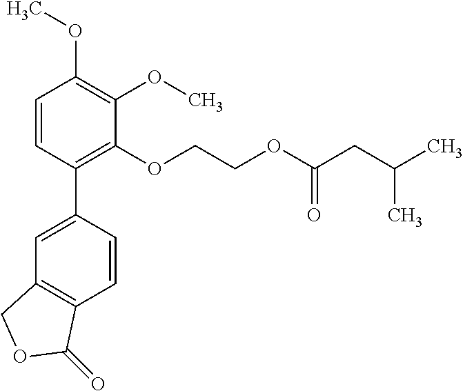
C1=CC(C2=CC3=C(C=C2)C(=O)OC3)=C(OCCOC(CC(C)C)=O)C(OC)=C1OC
